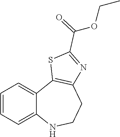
C1=CC=C2C(=C1)C1=C(CCN2)N=C(C(=O)OCC)S1
